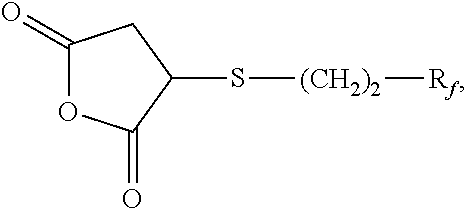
C1(=O)OC(=O)C(S[(CH2)2][Rf])C1
